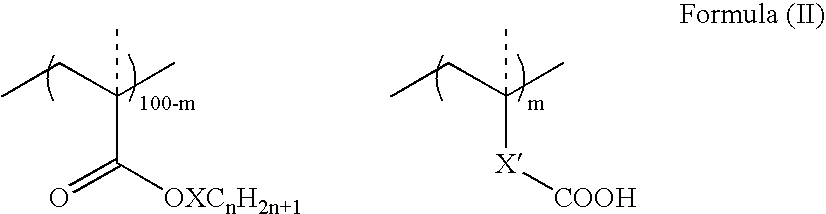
CCC(C)(C)C([OXCnH2n+1])=O.CCC(C)(C)[X][COOH]
